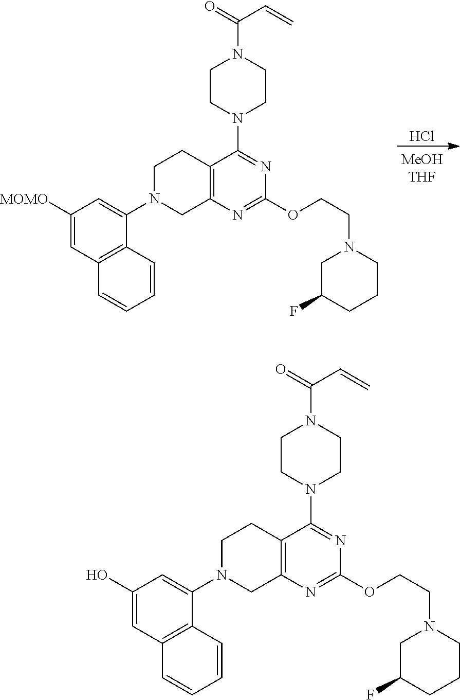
Cl.C1([MOMO])=CC2=C(C(N3CCC4=C(N=C(OCCN5CC(F)CCC5)N=C4N4CCN(C(C=C)=O)CC4)C3)=C1)C=CC=C2.C1(O)=CC2=C(C(N3CCC4=C(N=C(OCCN5CC(F)CCC5)N=C4N4CCN(C(C=C)=O)CC4)C3)=C1)C=CC=C2
